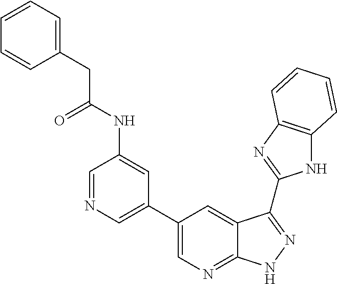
C1=NC=C(C2=CN=C3C(=C2)C(C2=NC4=C(N2)C=CC=C4)=NN3)C=C1NC(CC1=CC=CC=C1)=O
